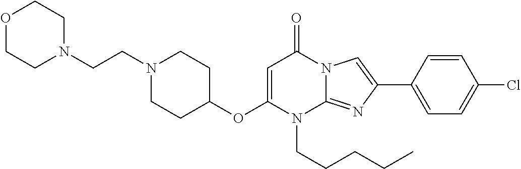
O(C1CCN(CCN2CCOCC2)CC1)C1=CC(=O)N2C(=NC(C3=CC=C(Cl)C=C3)=C2)N1CCCCC
